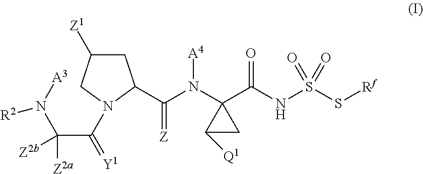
C1C([Z1])CN(C(=[Y1])C(N([A3])[R2])([Z2b])[Z2a])C1C(N(C1(C(NS(S[Rf])(=O)=O)=O)C([Q1])C1)[A4])=[Z]
